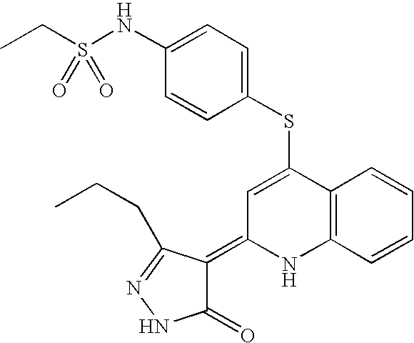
S(C1=CC(=C2C(=O)NN=C2CCC)NC2=C1C=CC=C2)C1=CC=C(NS(CC)(=O)=O)C=C1
